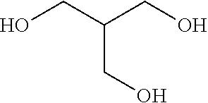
C(O)C(CO)CO
